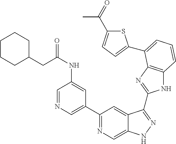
C1(C2=NC=C3C(=C2)C(C2=NC4=C(N2)C=CC=C4C2=CC=C(C(=O)C)S2)=NN3)=CN=CC(NC(=O)CC2CCCCC2)=C1
